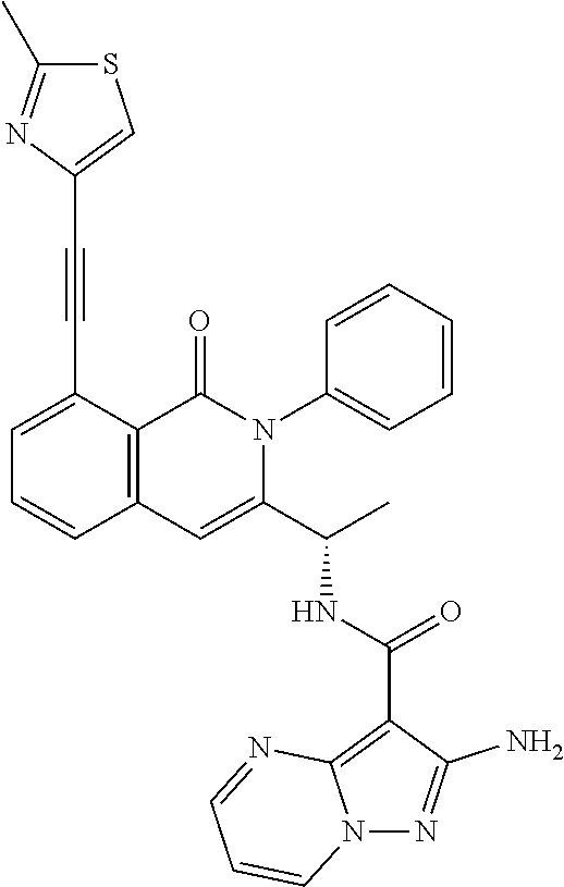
C1=C(C#CC2=CSC(C)=N2)C2=C(C=C1)C=C(C(C)NC(C1=C3N(N=C1N)C=CC=N3)=O)N(C1=CC=CC=C1)C2=O
